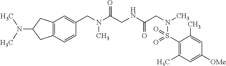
C12=C(C=C(CN(C(CNC(CN(C)S(C3=C(C)C=C([OMe])C=C3C)(=O)=O)=O)=O)C)C=C1)CC(N(C)C)C2
